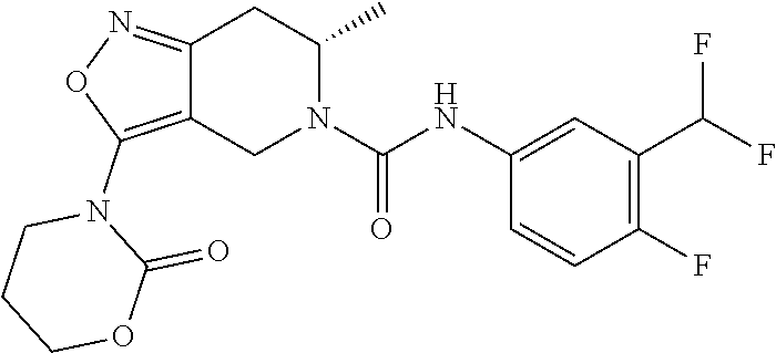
C12=C(N3CCCOC3=O)ON=C1CC(C)N(C(NC1=CC(C(F)F)=C(F)C=C1)=O)C2
